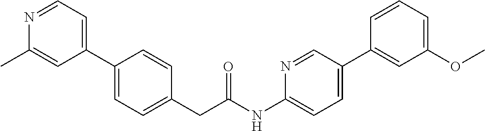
C1(C2=CC=C(CC(NC3=CC=C(C4=CC(OC)=CC=C4)C=N3)=O)C=C2)=CC=NC(C)=C1
